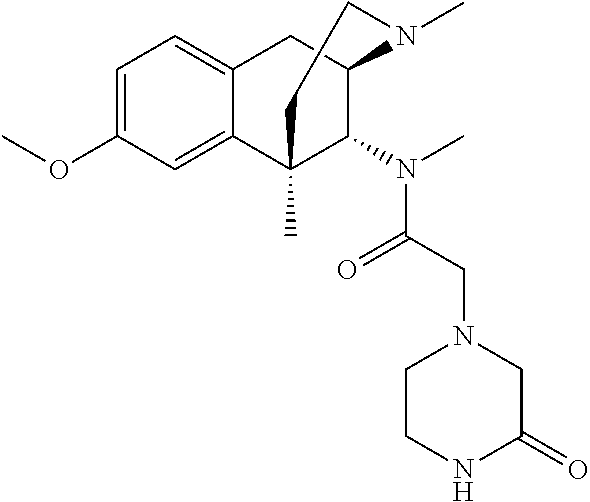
C1=C(OC)C=C2C(=C1)CC1C(N(C(=O)CN3CCNC(=O)C3)C)C2(C)CCN1C
